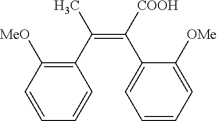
C1=CC([MeO])=C(C(=C(C2=CC=CC=C2[OMe])[COOH])C)C=C1
